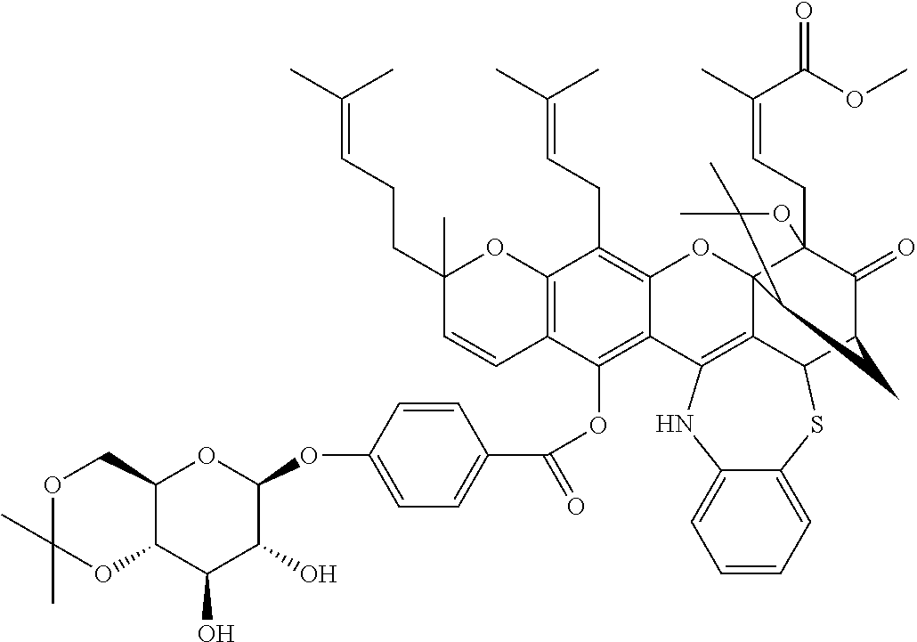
C12=C(C=CC(CCC=C(C)C)(C)O1)C(OC(C1=CC=C(OC3OC4C(C(O)C3O)OC(C)(C)OC4)C=C1)=O)=C1C(=C2CC=C(C)C)OC23C4(CC=C(C)C(OC)=O)C(=O)C(CC2C(C)(C)O4)C2SC4=CC=CC=C4NC1=C32
